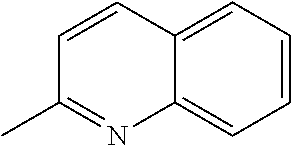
C12=CC=CC=C1C=CC(C)=N2
